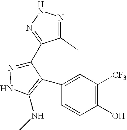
C1(C)=NNN=C1C1=NNC(NC)=C1C1=CC([CF3])=C(O)C=C1
